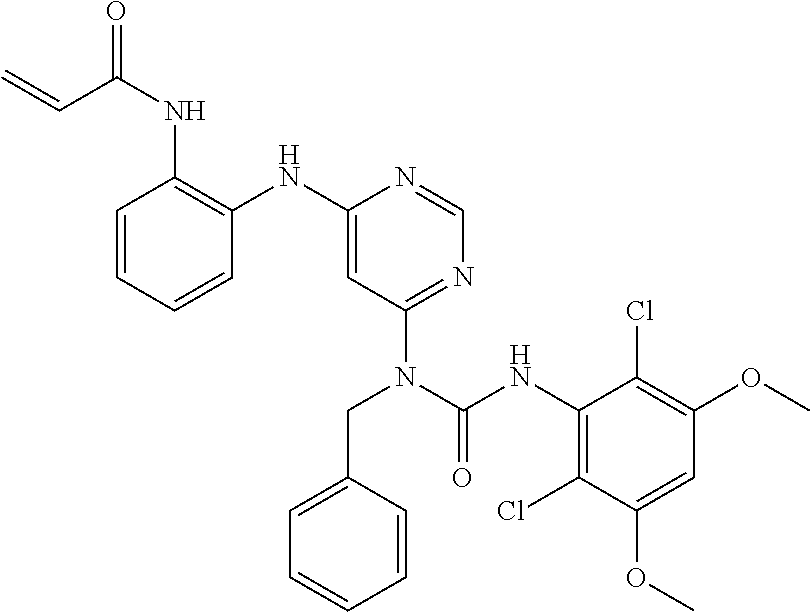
C1=CC=CC(NC2=CC(N(CC3=CC=CC=C3)C(NC3=C(Cl)C(OC)=CC(OC)=C3Cl)=O)=NC=N2)=C1NC(C=C)=O
